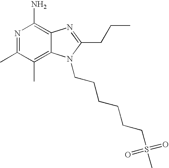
C12=C(C)C(C)=NC(N)=C1N=C(CCC)N2CCCCCCS(C)(=O)=O
